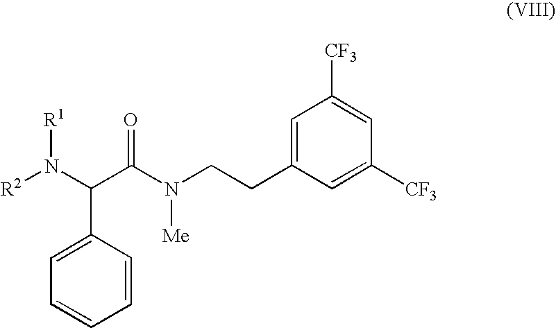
C1=C(CCN(C(C(N([R2])[R1])C2=CC=CC=C2)=O)[Me])C=C([CF3])C=C1[CF3]
